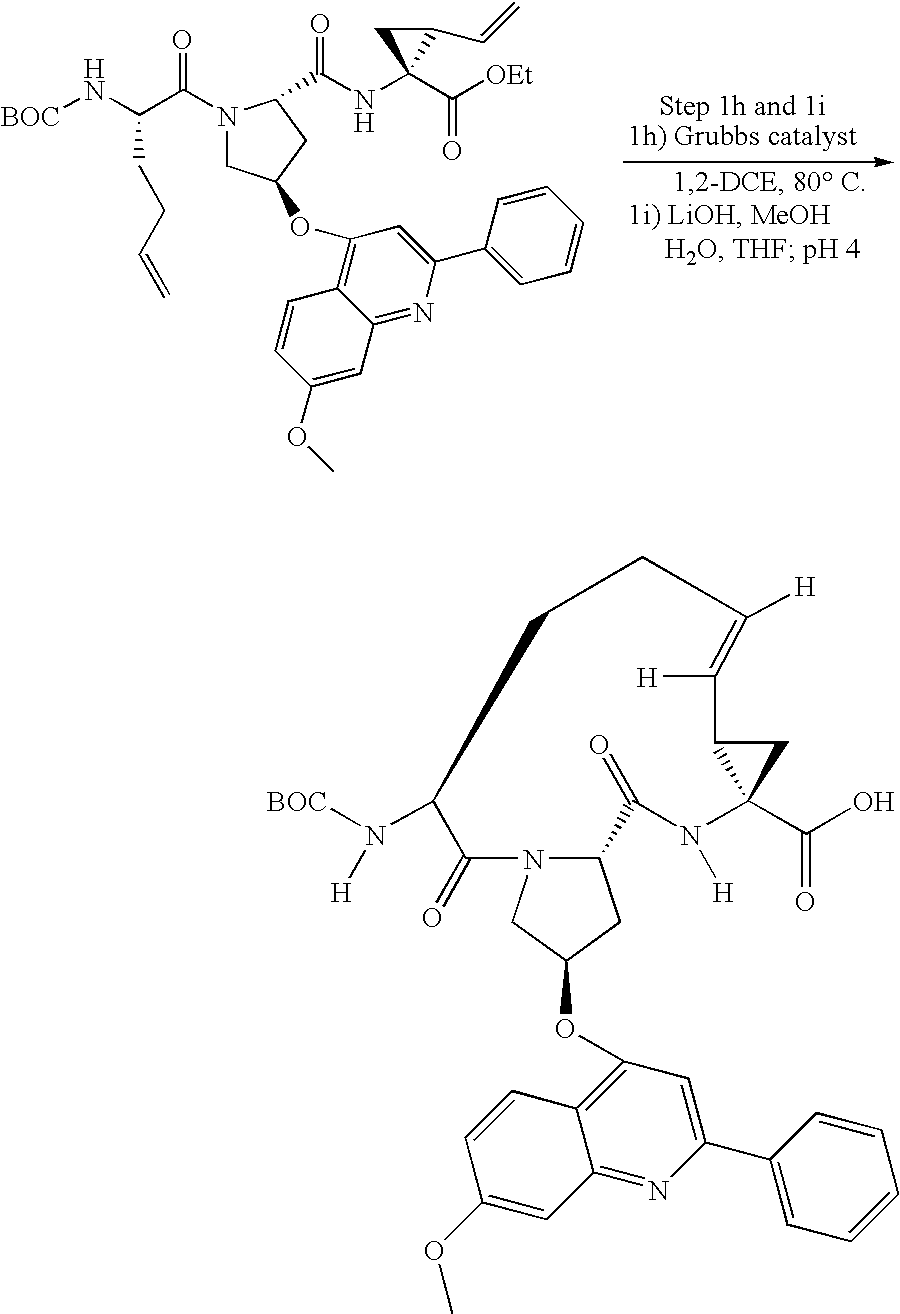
N(C1(C([OEt])=O)C(C=C)C1)C(=O)C1N(C(C(N[BOC])CCC=C)=O)CC(OC2=C3C(=NC(C4=CC=CC=C4)=C2)C=C(OC)C=C3)C1.C12CC(OC3=C4C(=NC(C5=CC=CC=C5)=C3)C=C(OC)C=C4)CN1C(=O)C(N([BOC])[H])CCC([H])=C([H])C1C(C(O)=O)(N([H])C2=O)C1
